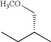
CCC(C)C[H3CO]
